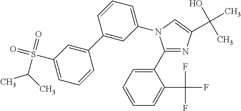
C1(C2=CC=CC=C2C(F)(F)F)=NC(C(O)(C)C)=CN1C1=CC=CC(C2=CC(S(=O)(C(C)C)=O)=CC=C2)=C1
